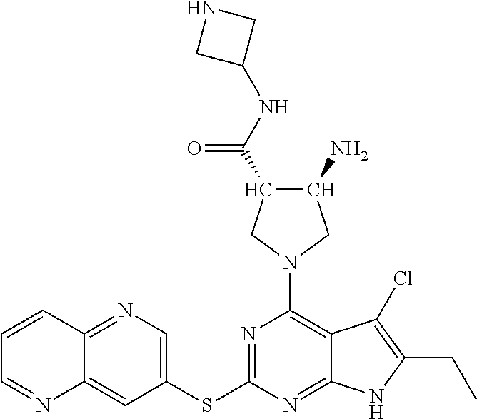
N1=C(SC2=CN=C3C(=C2)N=CC=C3)N=C2C(=C1N1CC(N)C(C(=O)NC3CNC3)C1)C(Cl)=C(CC)N2
